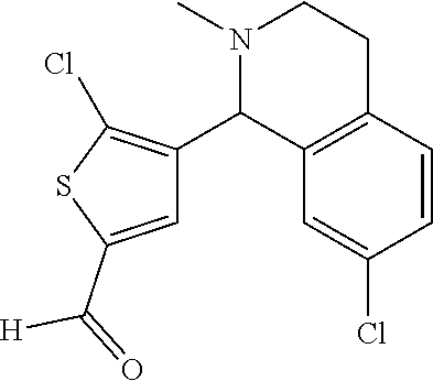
C1=C(Cl)C=CC2=C1C(C1=C(Cl)SC(C(=O)[H])=C1)N(C)CC2
